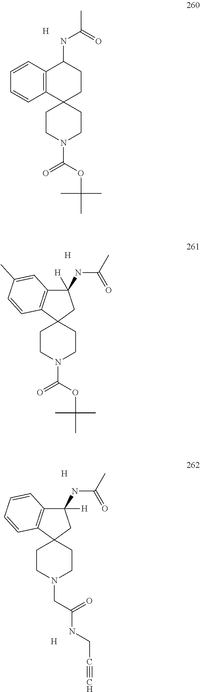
C12=C(C=CC=C1)C(NC(=O)C)CCC21CCN(C(OC(C)(C)C)=O)CC1.[H].C12(CCN(C(OC(C)(C)C)=O)CC1)CC([H])(NC(C)=O)C1=C2C=CC(C)=C1.[H].C12(CCN(CC(NCC#C)=O)CC1)CC([H])(NC(C)=O)C1=C2C=CC=C1.[H].[H]
